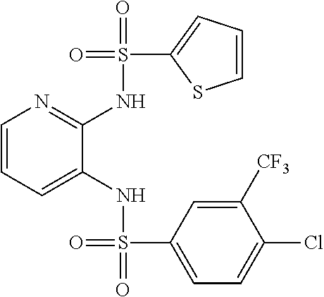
C1=C([CF3])C(Cl)=CC=C1S(=O)(NC1=CC=CN=C1NS(=O)(=O)C1=CC=CS1)=O
